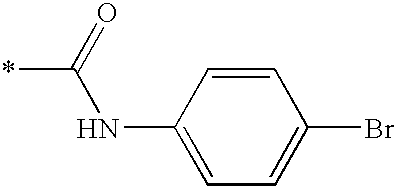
C1=C(Br)C=CC(NC(=O)*)=C1
